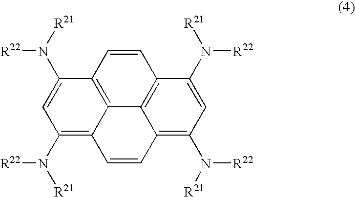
C12=C(N([R21])[R22])C=C(N([R21])[R22])C3=C1C1=C(C=C3)C(N([R21])[R22])=CC(N([R21])[R22])=C1C=C2
